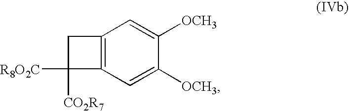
C12=C(C=C([OCH3])C([OCH3])=C1)C([CO2R7])([R8O2C])C2
